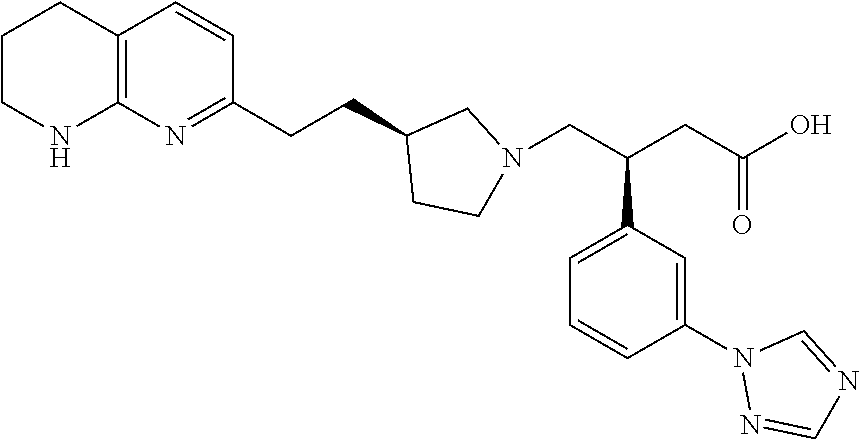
C12=C(N=C(CCC3CCN(CC(CC(O)=O)C4=CC=CC(N5N=CN=C5)=C4)C3)C=C1)NCCC2
